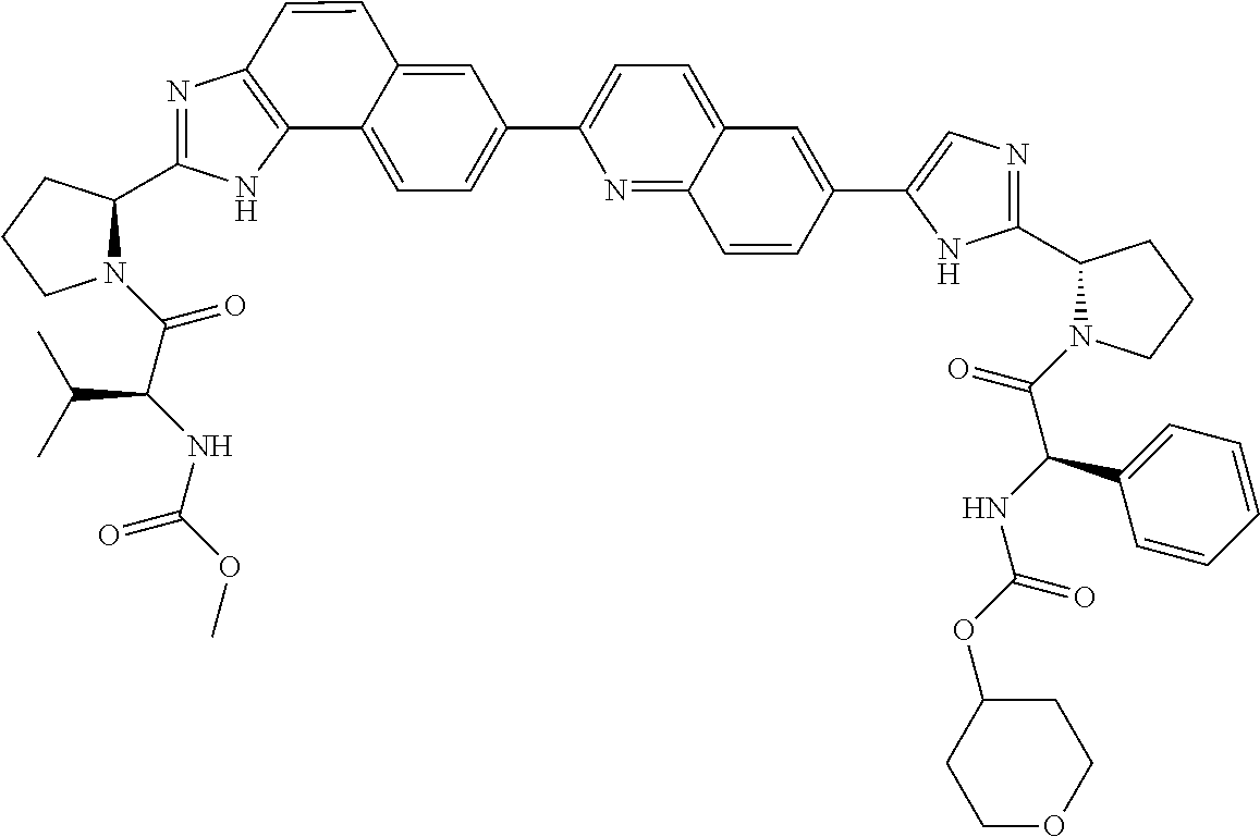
N1(C(C(NC(OC)=O)C(C)C)=O)C(C2=NC3=C(N2)C2=CC=C(C4=CC=C5C(=N4)C=CC(C4=CN=C(C6N(C(=O)C(NC(OC7CCOCC7)=O)C7=CC=CC=C7)CCC6)N4)=C5)C=C2C=C3)CCC1
